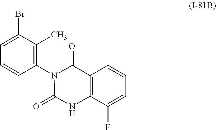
C1=C(Br)C(C)=C(N2C(=O)C3=C(C(F)=CC=C3)NC2=O)C=C1
